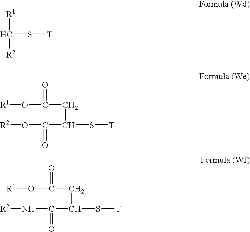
C(S[T])([R1])[R2].O(C(=O)CC(S[T])C(O[R2])=O)[R1].O(C(=O)CC(S[T])C(N[R2])=O)[R1]
